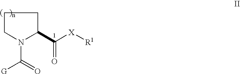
C1CN(C(=O)[G])C(C([X][R1])=O)C1
